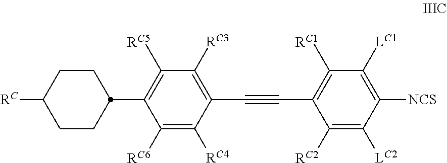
C1([RC2])=C([LC2])C([NCS])=C([LC1])C([RC1])=C1C#CC1=C([RC3])C([RC5])=C(C2CCC([RC])CC2)C([RC6])=C1[RC4]
